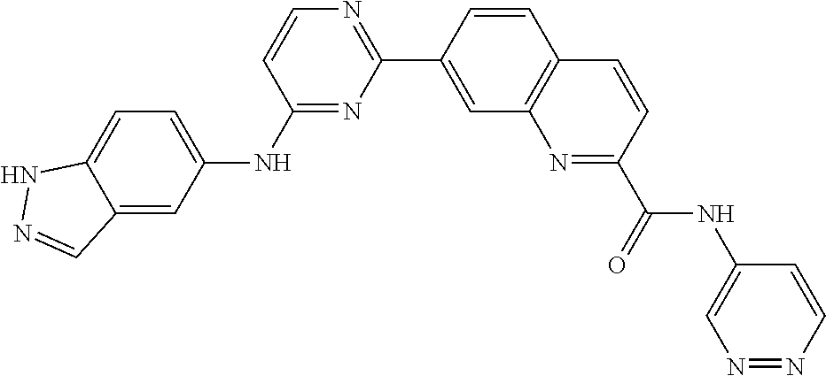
C1=CC(NC2=CC=C3C(=C2)C=NN3)=NC(C2=CC3=C(C=C2)C=CC(C(NC2=CN=NC=C2)=O)=N3)=N1
